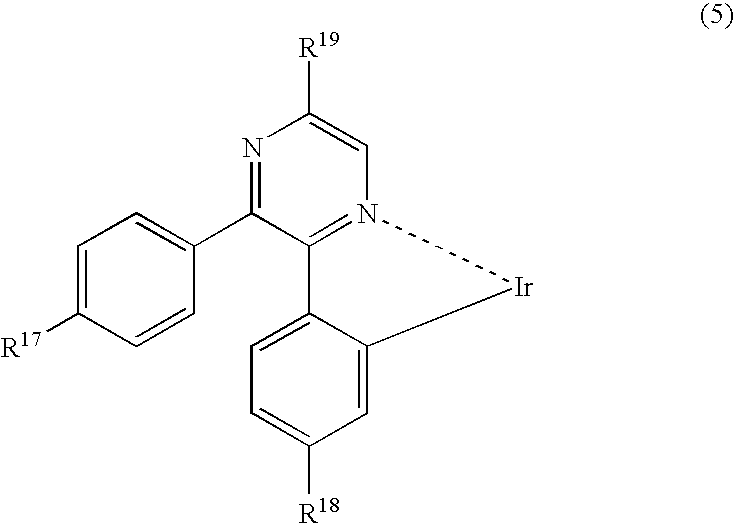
C1=C([R17])C=CC(C2=NC([R19])=CN3=C2C2=CC=C([R18])C=C2[Ir]3)=C1
